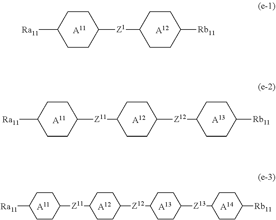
[A12].[A11].[Ra11]C1CCC([Z1]C2CCC([Rb11])CC2)CC1.[A12].[A13].[A11].[Ra11]C1CCC([Z11]C2CCC([Z12]C3CCC([Rb11])CC3)CC2)CC1.[A12].[A13].[A14].[A11].[Ra11]C1CCC([Z11]C2CCC([Z12]C3CCC([Z13]C4CCC([Rb11])CC4)CC3)CC2)CC1
